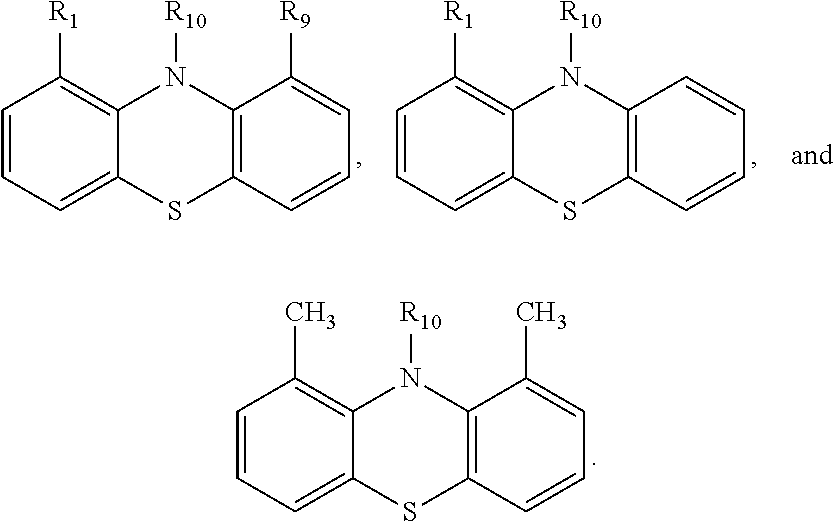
C12=C(C)C=CC=C1SC1=C(N2[R10])C(C)=CC=C1.C12=C([R1])C=CC=C1SC1=C(N2[R10])C([R9])=CC=C1.C12=C([R1])C=CC=C1SC1=C(N2[R10])C=CC=C1
